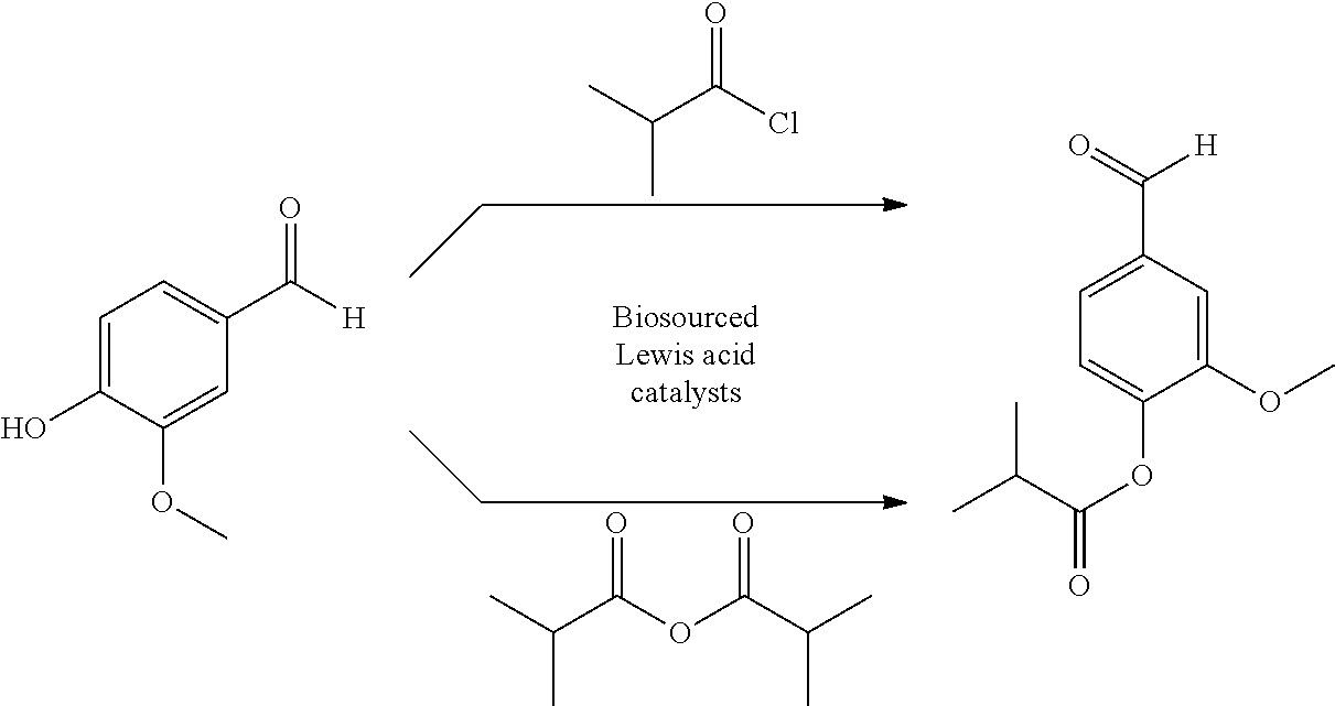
C1=C(O)C(OC)=CC(C([H])=O)=C1.C(C(Cl)=O)(C)C.CC(C)C(OC(C(C)C)=O)=O.C1(OC)=CC(C(=O)[H])=CC=C1OC(=O)C(C)C
